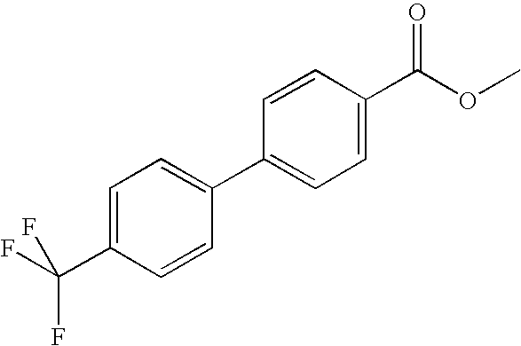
C1=CC(C(=O)OC)=CC=C1C1=CC=C(C(F)(F)F)C=C1
